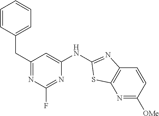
C1=CC(CC2=NC(F)=NC(NC3=NC4=C(N=C([OMe])C=C4)S3)=C2)=CC=C1
